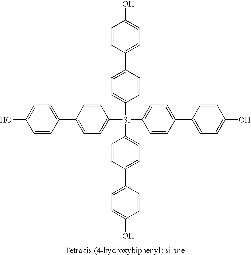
C1([Si](C2=CC=C(C3=CC=C(O)C=C3)C=C2)(C2=CC=C(C3=CC=C(O)C=C3)C=C2)C2=CC=C(C3=CC=C(O)C=C3)C=C2)=CC=C(C2=CC=C(O)C=C2)C=C1
